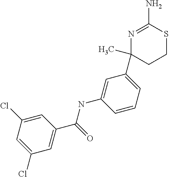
C1=C(Cl)C=C(C(=O)NC2=CC(C3(C)N=C(N)SCC3)=CC=C2)C=C1Cl
